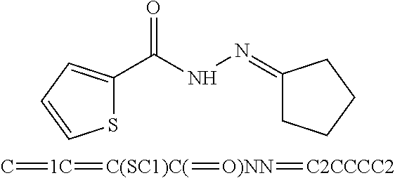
S1C(C(NN=C2CCCC2)=O)=CC=C1.C=[1C]=[C(SC1)C(]=[O)NN]=[C2CCCC2]
